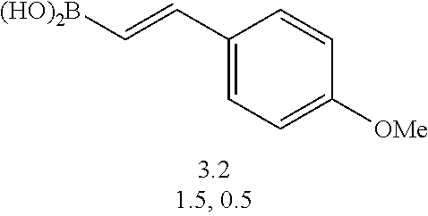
C1(C=C[(HO)2B])=CC=C([OMe])C=C1
